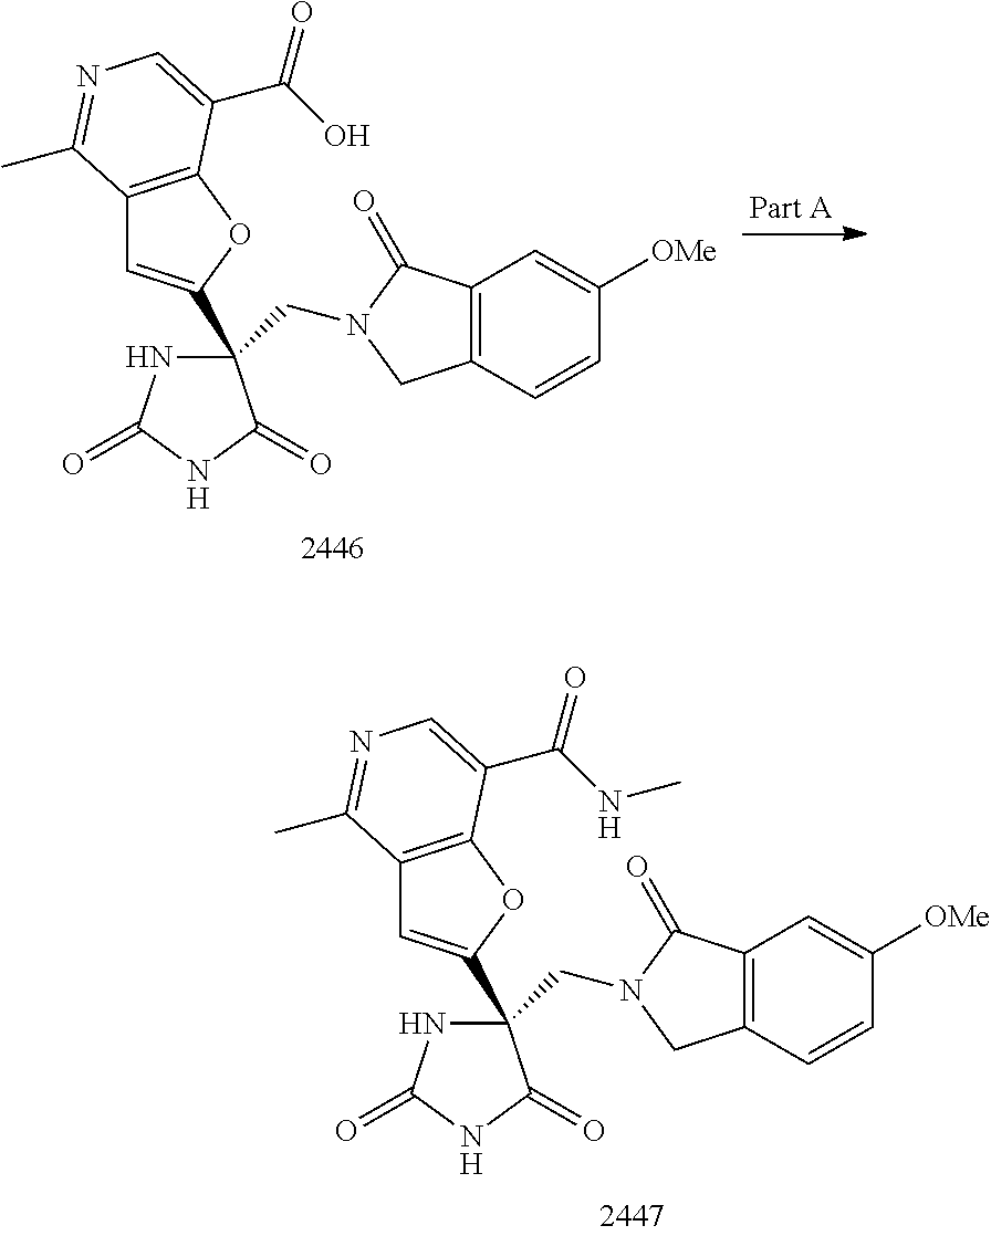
C12=C(C=CC([OMe])=C1)CN(CC1(C3=CC4=C(O3)C(C(NC)=O)=CN=C4C)NC(=O)NC1=O)C2=O.C12=C(C=CC([OMe])=C1)CN(CC1(C3=CC4=C(O3)C(C(O)=O)=CN=C4C)NC(=O)NC1=O)C2=O
